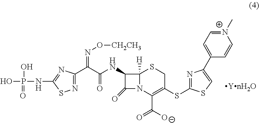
C12([H])N(C(C([O-])=O)=C(SC3=NC(C4=CC=[N+](C)C=C4)=CS3)CS1)C(=O)C2NC(C(C1=NSC(NP(O)(O)=O)=N1)=NO[CH2CH3])=O
